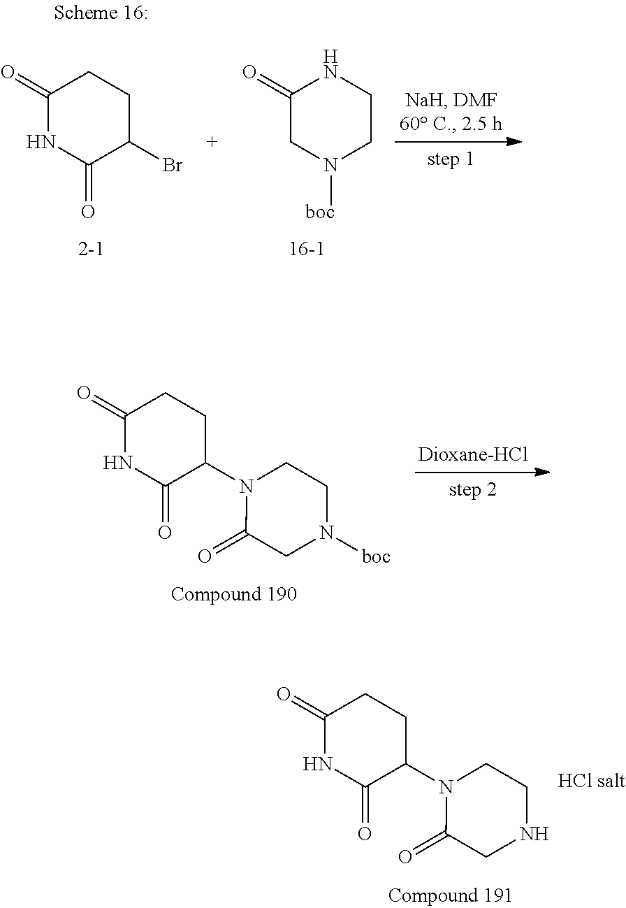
C1(=O)NC(=O)C(N2C(=O)CN([boc])CC2)CC1.C1(=O)NC(=O)C(N2C(=O)CNCC2)CC1.C1(=O)NC(=O)C(Br)CC1.C1(=O)CN([boc])CCN1
